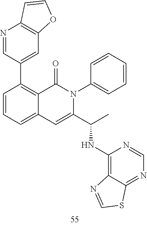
N1=CC(C2=C3C(=CC=C2)C=C(C(C)NC2=C4C(=NC=N2)SC=N4)N(C2=CC=CC=C2)C3=O)=CC2=C1C=CO2
